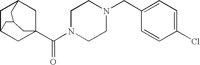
C1C2CC3(C(N4CCN(CC5=CC=C(Cl)C=C5)CC4)=O)CC1CC(C2)C3
